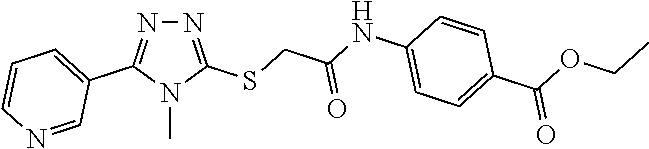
N1=C(SCC(NC2=CC=C(C(OCC)=O)C=C2)=O)N(C)C(C2=CC=CN=C2)=N1
